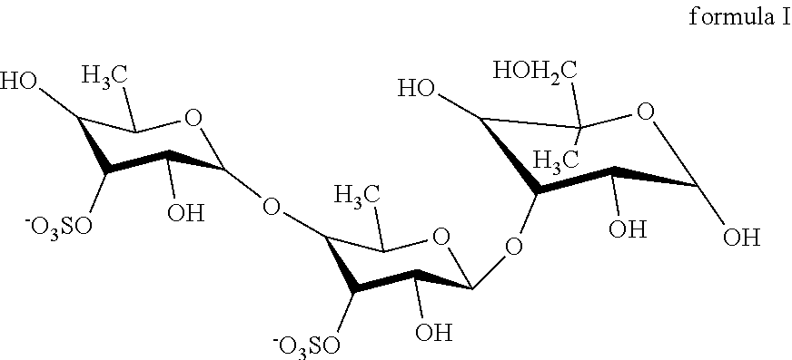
C1(O)C([-O3SO])C(O)C(OC2C([-O3SO])C(O)C(OC3C(O)C([HOH2C])(C)OC(O)C3O)OC2C)OC1C
